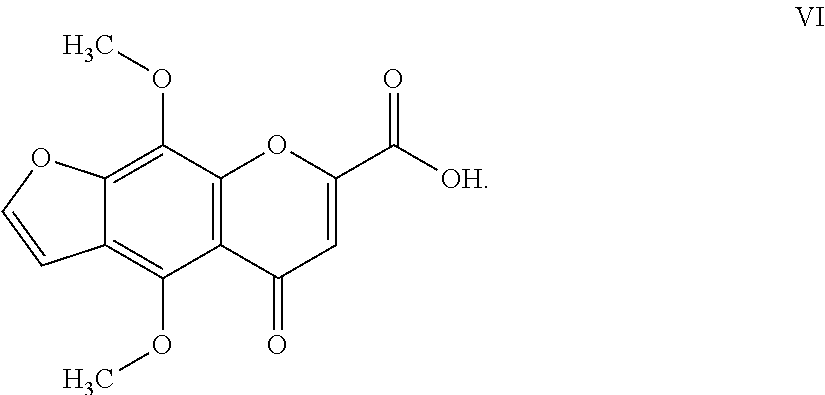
C12=C(OC)C3=C(C(OC)=C1C=CO2)C(=O)C=C(C([OH])=O)O3
